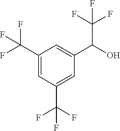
C1(C(F)(F)F)=CC(C(F)(F)F)=CC(C(O)C(F)(F)F)=C1
